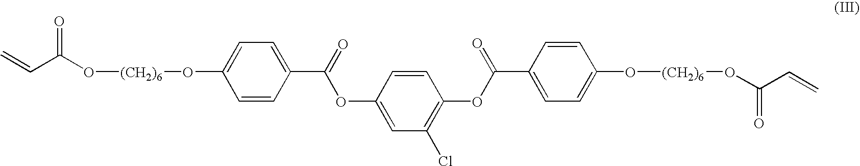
C=CC(O[(CH2)6]OC1=CC=C(C(=O)OC2=CC(Cl)=C(OC(=O)C3=CC=C(O[(CH2)6]OC(C=C)=O)C=C3)C=C2)C=C1)=O
